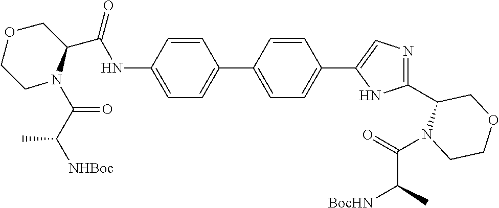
C(NC1=CC=C(C2=CC=C(C3=CN=C(C4N(C(C([BocHN])C)=O)CCOC4)N3)C=C2)C=C1)(=O)C1N(C(C([NHBoc])C)=O)CCOC1
